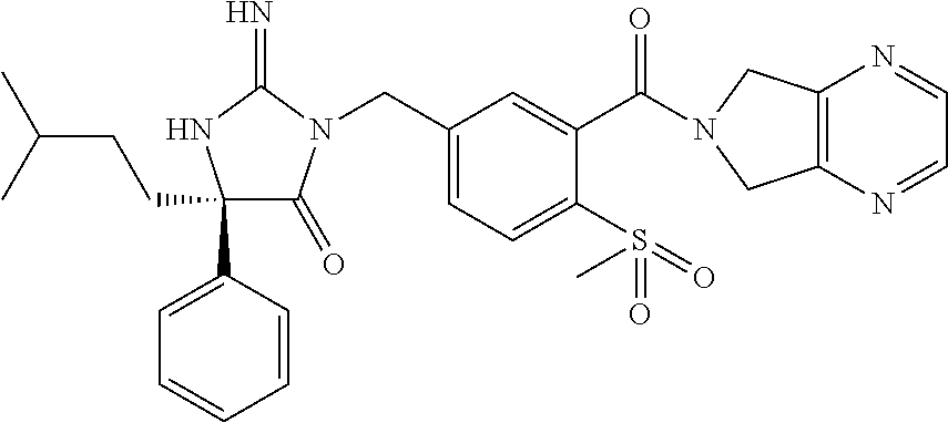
C1(C2=CC=CC=C2)(CCC(C)C)C(=O)N(CC2=CC=C(S(=O)(=O)C)C(C(=O)N3CC4=C(C3)N=CC=N4)=C2)C(=N)N1
